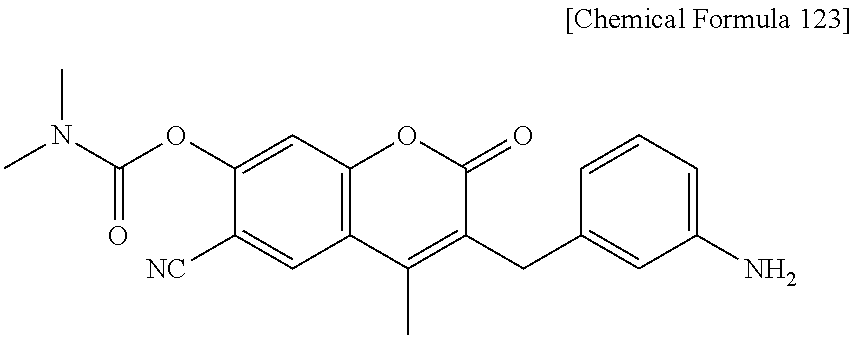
C1(OC(N(C)C)=O)=CC2=C(C=C1[NC])C(C)=C(CC1=CC(N)=CC=C1)C(=O)O2
